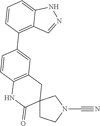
C12(CCN(C#N)C1)CC1=C(NC2=O)C=CC(C2=C3C(=CC=C2)NN=C3)=C1
